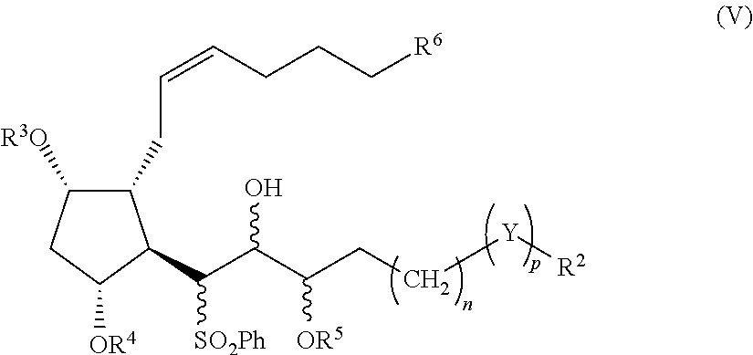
C(C(C(CC[Y][R2])[OR5])O)([SO2Ph])C1C(CC=CCCC[R6])C([R3O])CC1[OR4]
